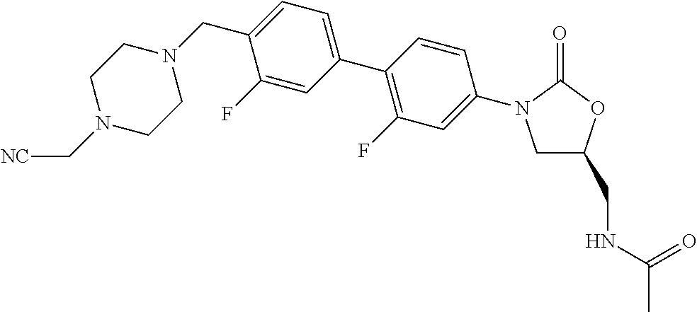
C1C(CNC(C)=O)OC(=O)N1C1=CC(F)=C(C2=CC=C(CN3CCN(C[NC])CC3)C(F)=C2)C=C1
